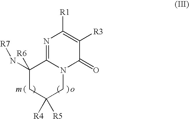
N(C1([R6])C2=NC([R1])=C([R3])C(=O)N2CC([R4])([R5])C1)[R7]
